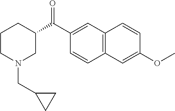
C1(C(C2CCCN(CC3CC3)C2)=O)=CC2=C(C=C1)C=C(OC)C=C2
